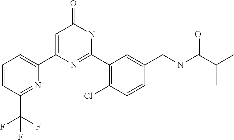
C1(C2=CC(=O)NC(C3=C(Cl)C=CC(CNC(C(C)C)=O)=C3)=N2)=CC=CC(C(F)(F)F)=N1
